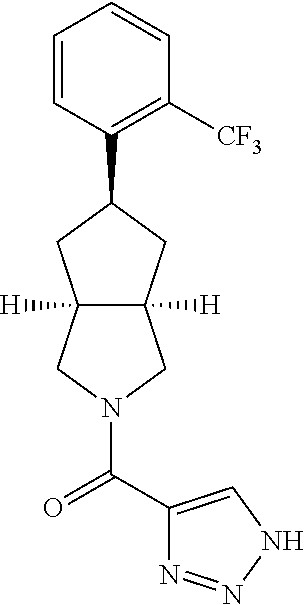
C1=CC(C2CC3([H])C([H])(CN(C(=O)C4=CNN=N4)C3)C2)=C([CF3])C=C1
